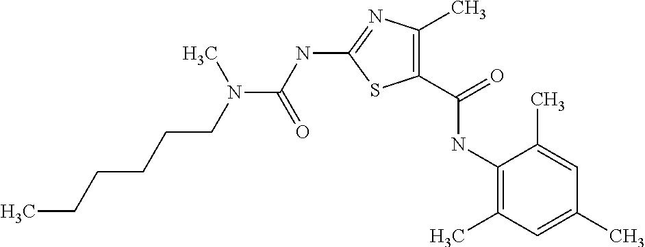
C1(C(=O)NC2=C(C)C=C(C)C=C2C)=C(C)N=C(NC(N(CCCCCC)C)=O)S1
